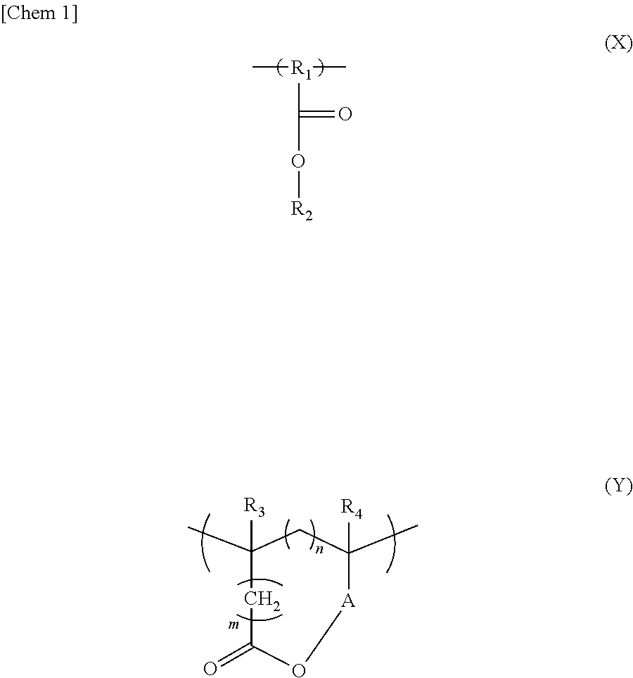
C[R1](C)C(=O)O[R2].CC1([R3])CC(C)([R4])[A]OC(=O)C1
